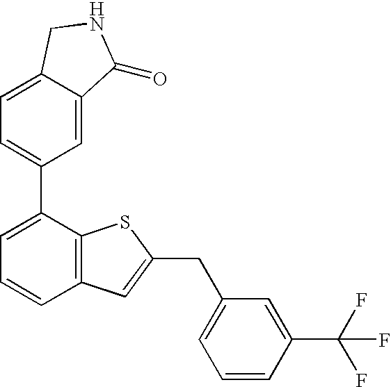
C1=C2C(=CC(C3=CC=CC4=C3SC(CC3=CC=CC(C(F)(F)F)=C3)=C4)=C1)C(=O)NC2
